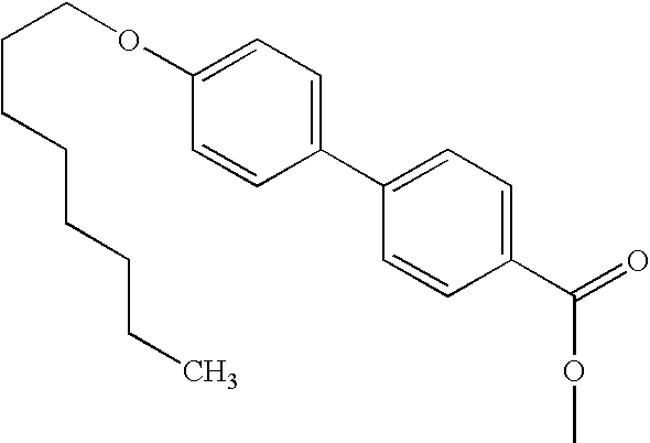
C1(C2=CC=C(C(=O)OC)C=C2)=CC=C(OCCCCCCCC)C=C1
